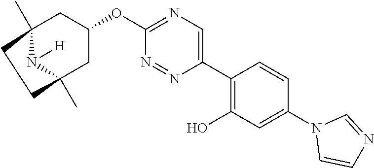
C12(C)N([H])C(C)(CC(OC3=NC=C(C4=C(O)C=C(N5C=CN=C5)C=C4)N=N3)C1)CC2
